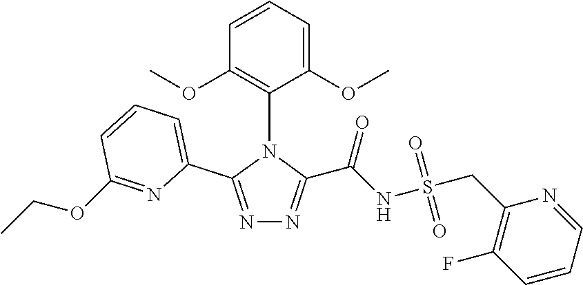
C1=CC(OC)=C(N2C(C3=CC=CC(OCC)=N3)=NN=C2C(NS(CC2=C(F)C=CC=N2)(=O)=O)=O)C(OC)=C1
